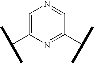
C1=C(C(C)C)N=C(C(C)C)C=N1
